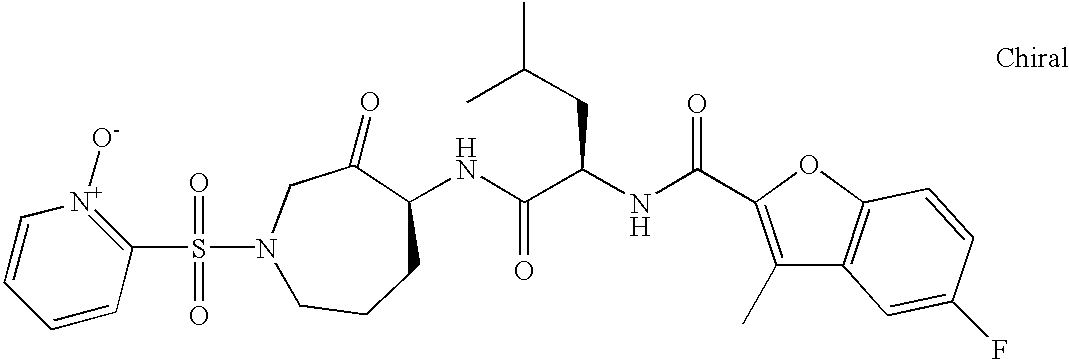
S(=O)(=O)(N1CC(=O)C(NC(C(NC(=O)C2=C(C)C3=C(O2)C=CC(F)=C3)CC(C)C)=O)CCC1)C1=[N+]([O-])C=CC=C1
